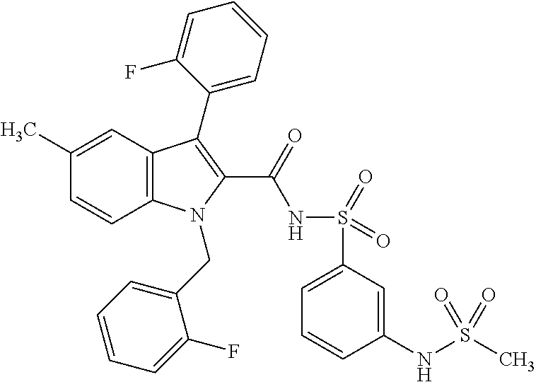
C1(C)=CC2=C(C=C1)N(CC1=CC=CC=C1F)C(C(=O)NS(=O)(=O)C1=CC=CC(NS(C)(=O)=O)=C1)=C2C1=CC=CC=C1F
